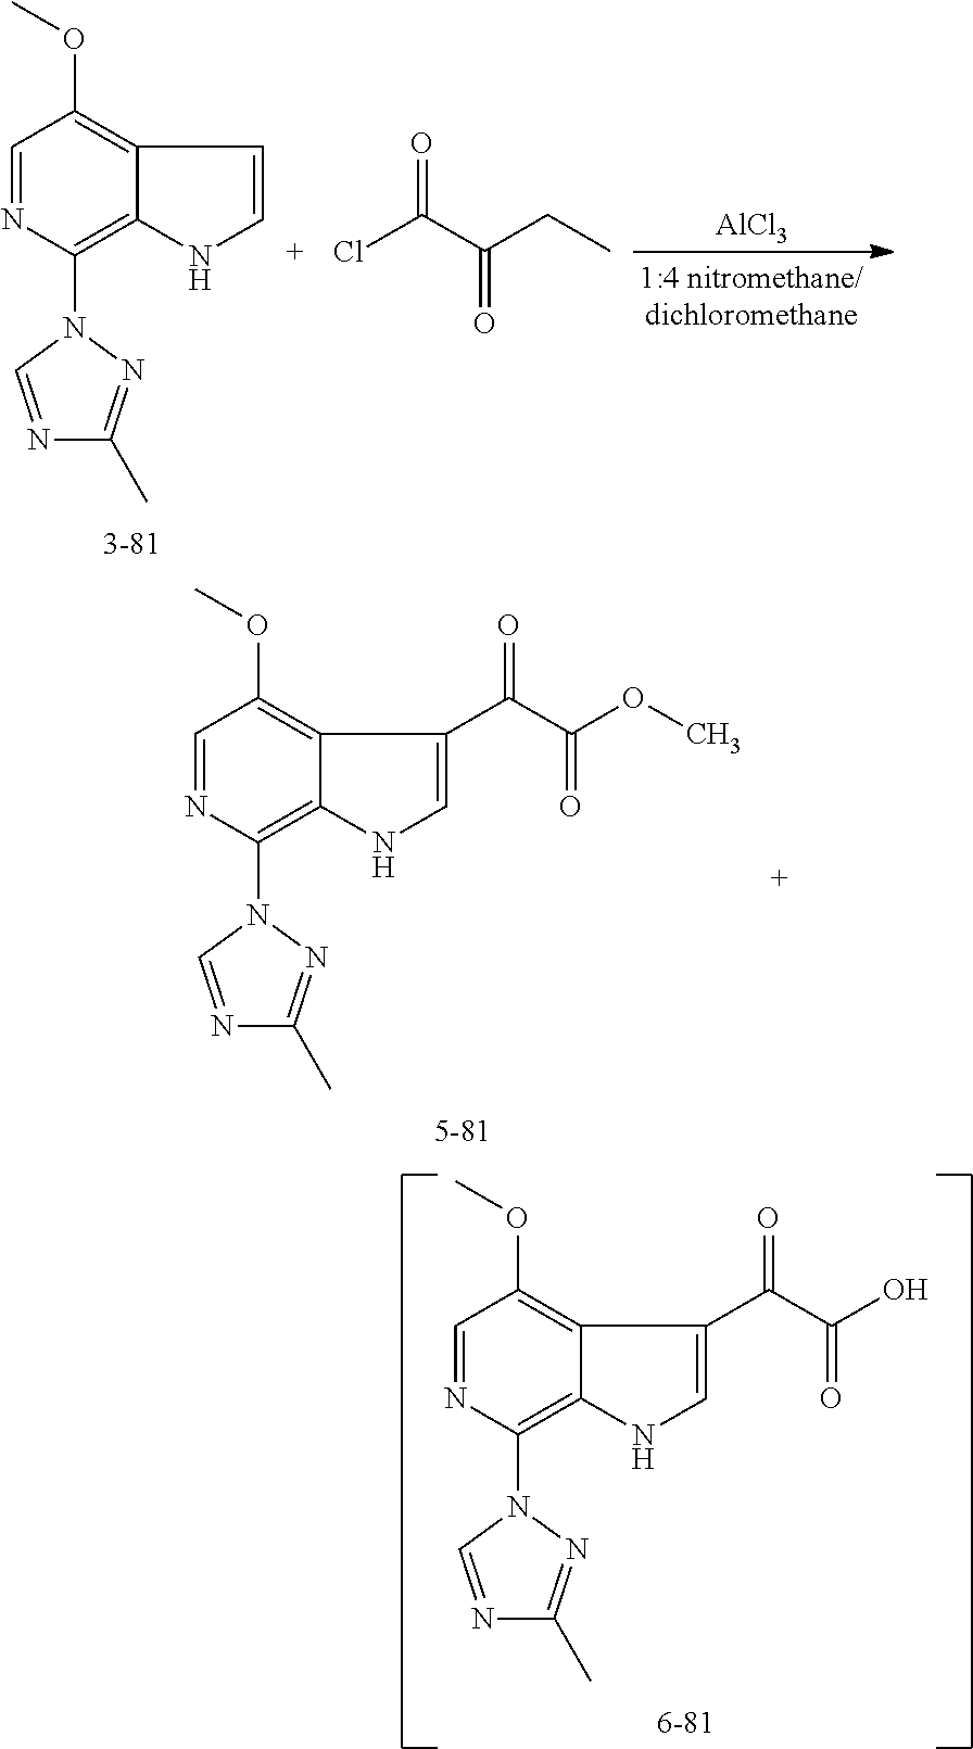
C1=NC(N2C=NC(C)=N2)=C2C(=C1OC)C=CN2.[AlCl3].ClC(C(CC)=O)=O.C1=NC(N2C=NC(C)=N2)=C2C(=C1OC)C(C(C(O)=O)=O)=CN2.C1=NC(N2C=NC(C)=N2)=C2C(=C1OC)C(C(C(OC)=O)=O)=CN2
